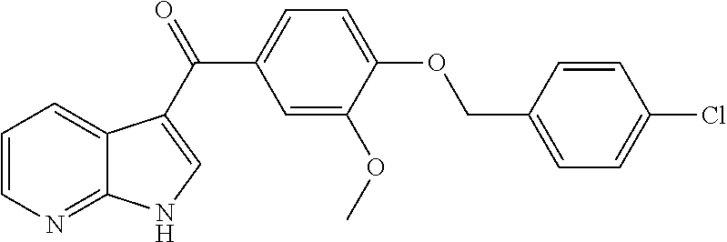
C1=CN=C2C(=C1)C(C(C1=CC=C(OCC3=CC=C(Cl)C=C3)C(OC)=C1)=O)=CN2
